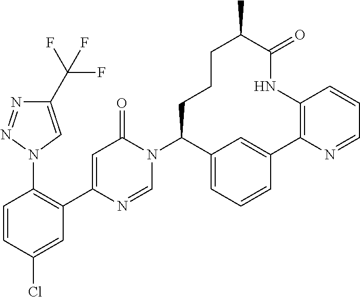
C1=CC(Cl)=CC(C2=CC(=O)N(C3C4=CC=CC(=C4)C4=C(NC(=O)C(C)CCC3)C=CC=N4)C=N2)=C1N1C=C(C(F)(F)F)N=N1
